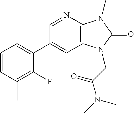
C1(C2=CC=CC(C)=C2F)=CC2=C(N=C1)N(C)C(=O)N2CC(N(C)C)=O
